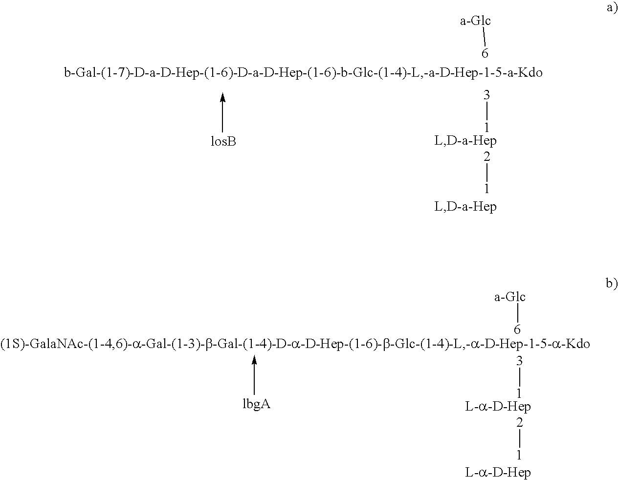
[6][a-Glc].[1][3].[1][2].[6][a-Glc].[1][3].[1][2]
